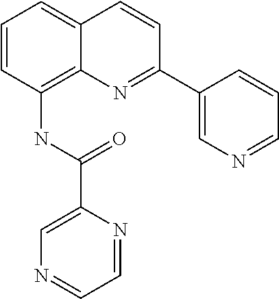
C1=CC(NC(=O)C2=CN=CC=N2)=C2C(=C1)C=CC(C1=CN=CC=C1)=N2
